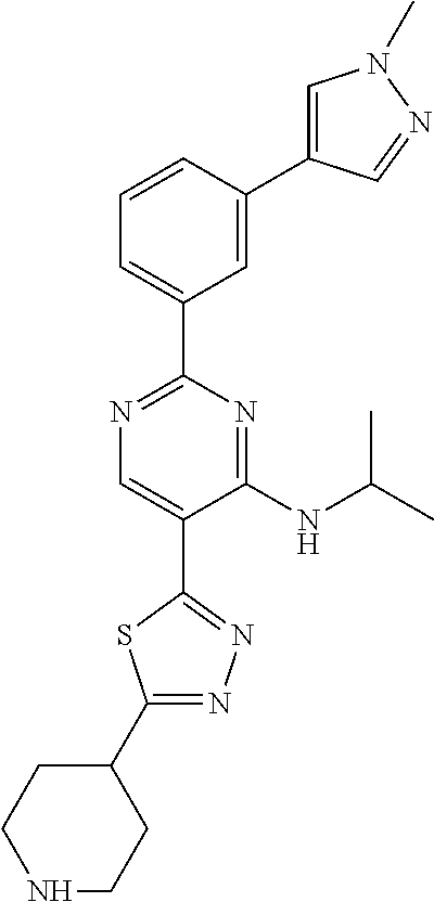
C1=C(C2=CC(C3=NC=C(C4=NN=C(C5CCNCC5)S4)C(NC(C)C)=N3)=CC=C2)C=NN1C
